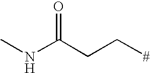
N(C(CC[#])=O)C
